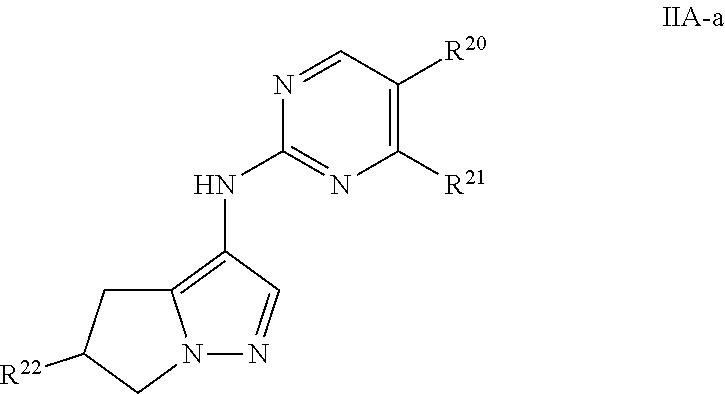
C1=NC(NC2=C3N(N=C2)CC([R22])C3)=NC([R21])=C1[R20]
